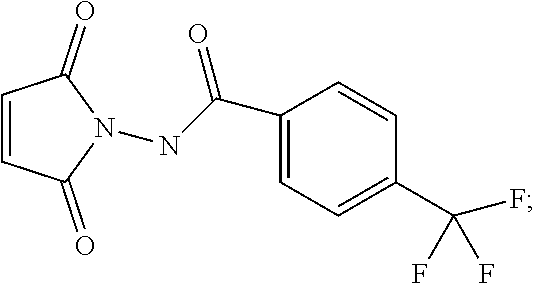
C1=C(C(NN2C(=O)C=CC2=O)=O)C=CC(C(F)(F)F)=C1
